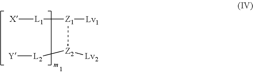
[Z2]([Z1]([L1][X])[Lv1])([L2][Y])[Lv2]
